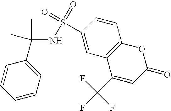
C1=CC(C(NS(=O)(=O)C2=CC3=C(C=C2)OC(=O)C=C3C(F)(F)F)(C)C)=CC=C1
